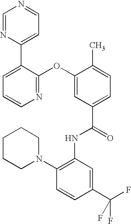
N1=C(OC2=CC(C(=O)NC3=C(N4CCCCC4)C=CC(C(F)(F)F)=C3)=CC=C2C)C(C2=CC=NC=N2)=CC=C1
